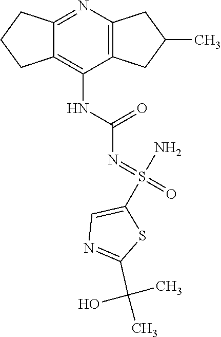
C1C2=C(NC(N=S(=O)(N)C3=CN=C(C(C)(O)C)S3)=O)C3=C(N=C2CC1)CC(C)C3
